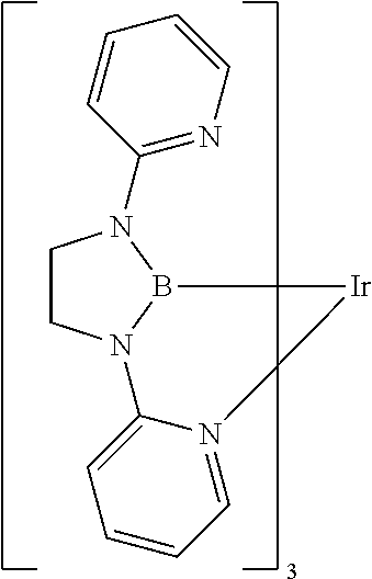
C1CN2B(N1C1=NC=CC=C1)[Ir]N1=CC=CC=C21
